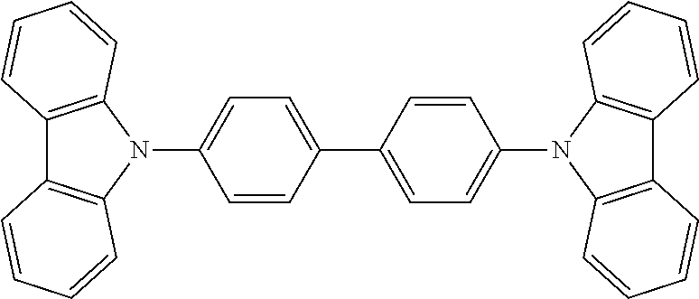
C1(N2C3=C(C4=C2C=CC=C4)C=CC=C3)=CC=C(C2=CC=C(N3C4=C(C5=C3C=CC=C5)C=CC=C4)C=C2)C=C1
